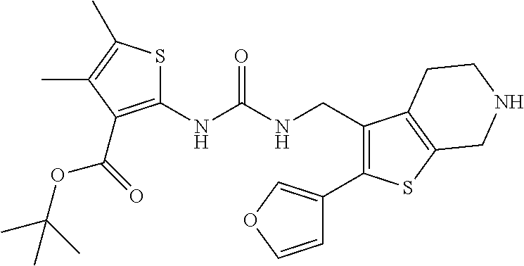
N(C(NCC1=C(C2=COC=C2)SC2=C1CCNC2)=O)C1=C(C(OC(C)(C)C)=O)C(C)=C(C)S1
